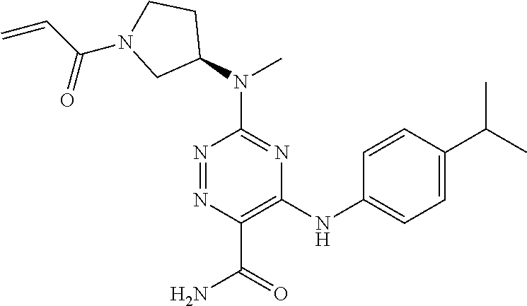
C1(N(C2=NC(NC3=CC=C(C(C)C)C=C3)=C(C(=O)N)N=N2)C)CCN(C(=O)C=C)C1
